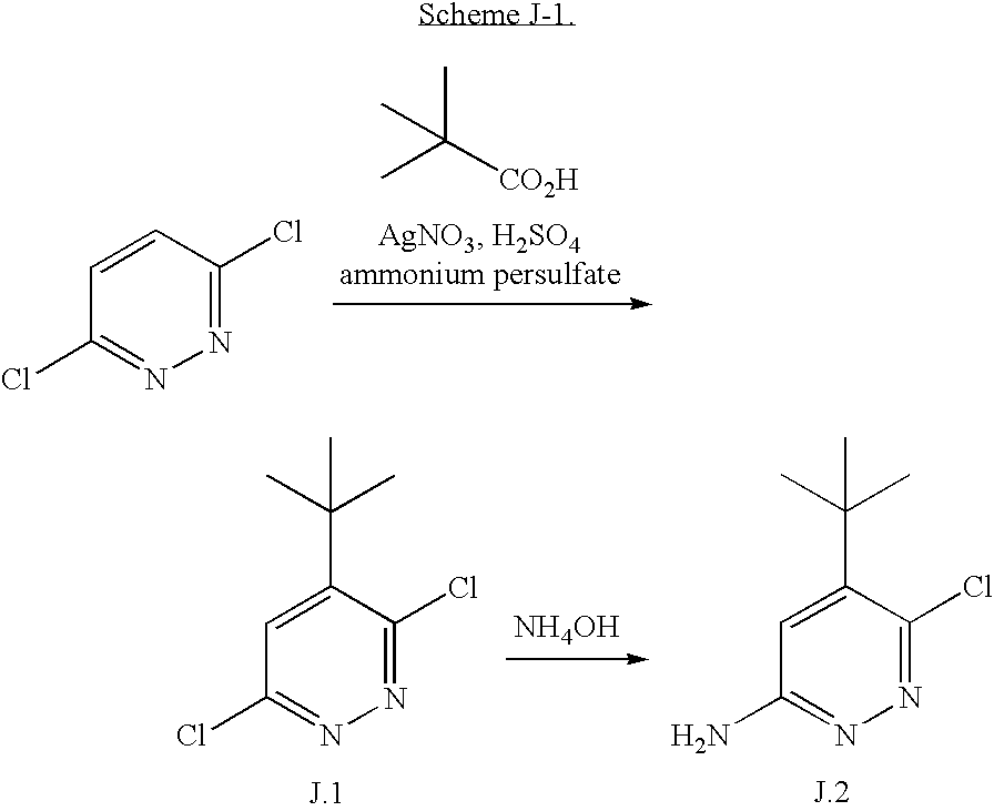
N1=C(Cl)C=CC(Cl)=N1.CC([CO2H])(C)C.N1=C(Cl)C(C(C)(C)C)=CC(Cl)=N1.[NH4OH].N1=C(Cl)C(C(C)(C)C)=CC(N)=N1
